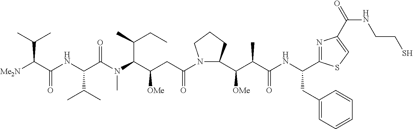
N1(C(CC(C(N(C)C(C(NC(C([Me2N])C(C)C)=O)C(C)C)=O)C(C)CC)[OMe])=O)C(C(C(C(NC(CC2=CC=CC=C2)C2=NC(C(NCCS)=O)=CS2)=O)C)[OMe])CCC1
